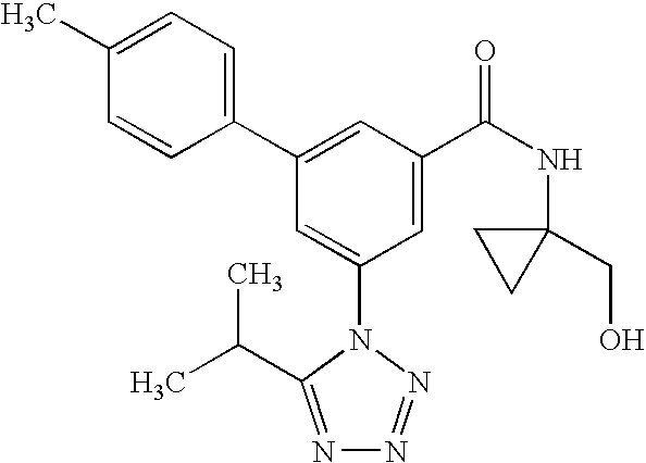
C1(C2=CC(C(NC3(CO)CC3)=O)=CC(N3C(C(C)C)=NN=N3)=C2)=CC=C(C)C=C1
